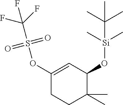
C1(OS(C(F)(F)F)(=O)=O)=CC(O[Si](C)(C)C(C)(C)C)C(C)(C)CC1
